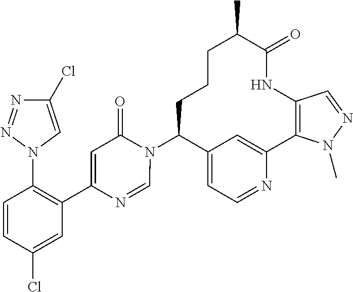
C12=CC=NC(=C1)C1=C(NC(=O)C(C)CCCC2N2C(=O)C=C(C3=C(N4C=C(Cl)N=N4)C=CC(Cl)=C3)N=C2)C=NN1C
